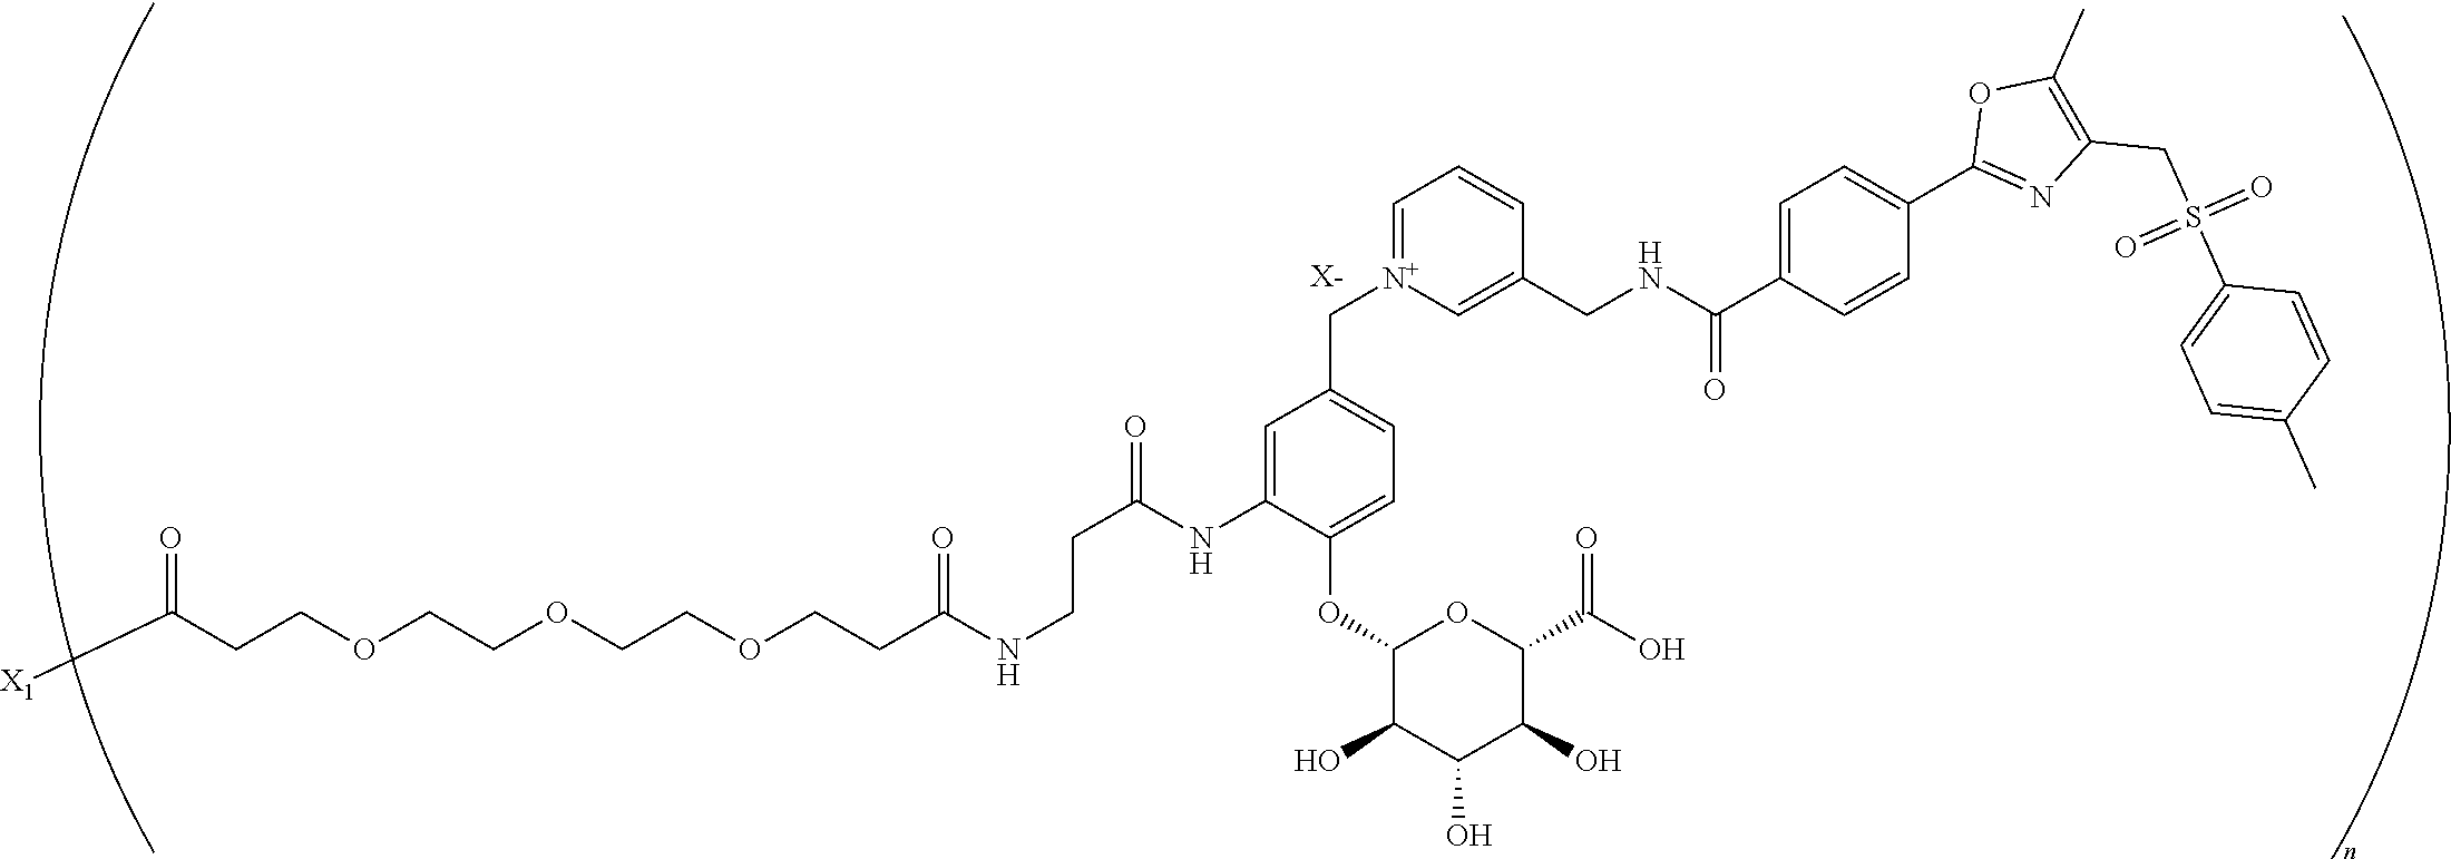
[X-].C(COCCOCCOCCC(NCCC(=O)NC1=CC(C[N+]2=CC=CC(CNC(C3=CC=C(C4=NC(CS(C5=CC=C(C)C=C5)(=O)=O)=C(C)O4)C=C3)=O)=C2)=CC=C1OC1C(O)C(O)C(O)C(C(O)=O)O1)=O)C([X1])=O
